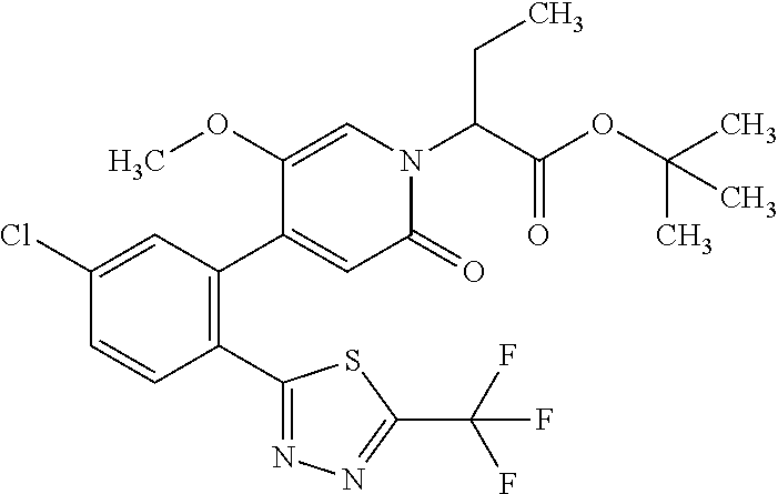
C1(Cl)=CC(C2=CC(=O)N(C(C(OC(C)(C)C)=O)CC)C=C2OC)=C(C2=NN=C(C(F)(F)F)S2)C=C1
